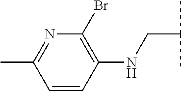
C1=CC(NCC(C)C)=C(Br)N=C1C
